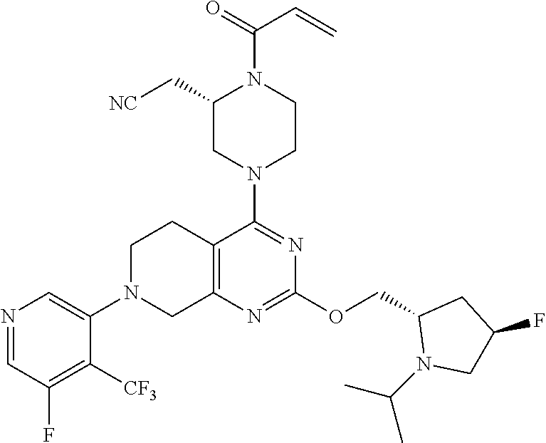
C12=C(N=C(OCC3N(C(C)C)CC(F)C3)N=C1N1CCN(C(=O)C=C)C(C[NC])C1)CN(C1=CN=CC(F)=C1[CF3])CC2
